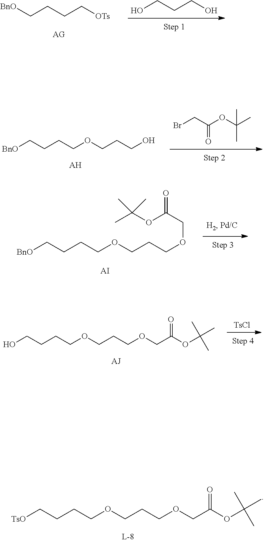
[BnO]CCCC[OTs].OCCCO.[BnO]CCCCOCCCO.[AH].BrCC(OC(C)(C)C)=O.[BnO]CCCCOCCCOCC(OC(C)(C)C)=O.[AI].[TsCl].OCCCCOCCCOCC(OC(C)(C)C)=O.[TsO]CCCCOCCCOCC(OC(C)(C)C)=O
